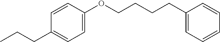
C1=C(OCCCCC2=CC=CC=C2)C=CC(CCC)=C1
